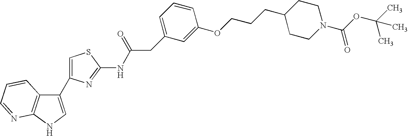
C1(C2=CSC(NC(CC3=CC=CC(OCCCC4CCN(C(OC(C)(C)C)=O)CC4)=C3)=O)=N2)=CNC2=C1C=CC=N2
